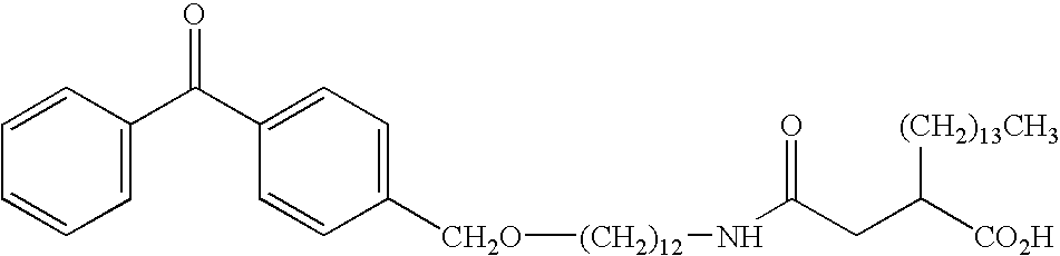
C1=C(C(C2=CC=C([CH2O][(CH2)12]NC(CC([CO2H])[(CH2)13CH3])=O)C=C2)=O)C=CC=C1
